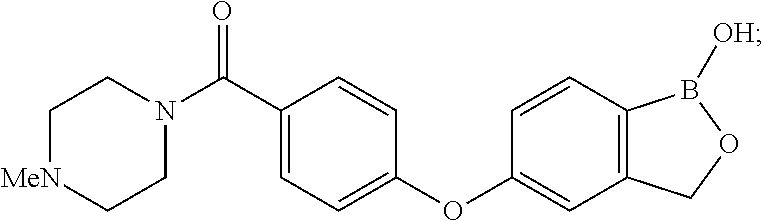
N1(C(C2=CC=C(OC3=CC4=C(C=C3)B([OH])OC4)C=C2)=O)CC[MeN]CC1
